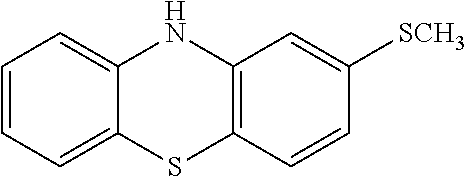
C1=CC=C2C(=C1)NC1=C(S2)C=CC([SCH3])=C1
